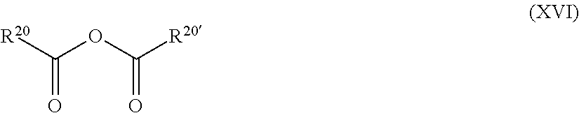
C(OC([R20])=O)([R20])=O
